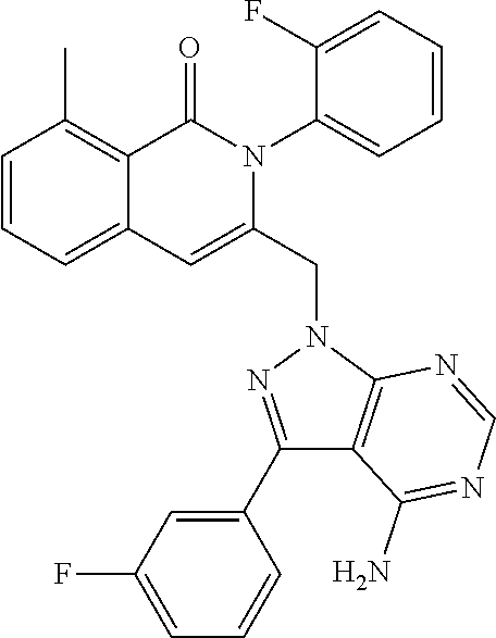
C1=CC=C2C(=C1C)C(=O)N(C1=CC=CC=C1F)C(CN1C3=C(C(N)=NC=N3)C(C3=CC(F)=CC=C3)=N1)=C2
